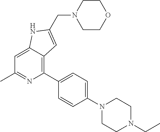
C1=C2C(=C(C3=CC=C(N4CCN(CC)CC4)C=C3)N=C1C)C=C(CN1CCOCC1)N2
